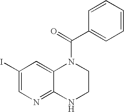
C1(I)=CN=C2C(=C1)N(C(C1=CC=CC=C1)=O)CCN2
